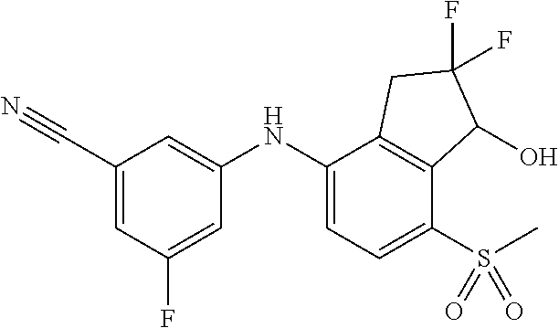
C1(NC2=CC(C#N)=CC(F)=C2)=CC=C(S(=O)(=O)C)C2=C1CC(F)(F)C2O
